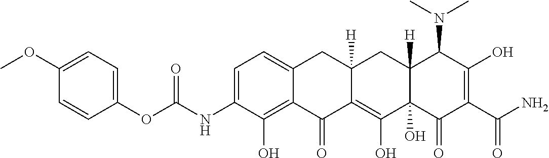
C1=C(NC(OC2=CC=C(OC)C=C2)=O)C(O)=C2C(=C1)CC1([H])C(=C(O)C3(O)C([H])(C1)C(N(C)C)C(O)=C(C(N)=O)C3=O)C2=O
